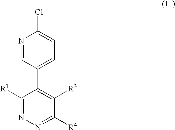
C1(C2=CC=C(Cl)N=C2)=C([R3])C([R4])=NN=C1[R1]
